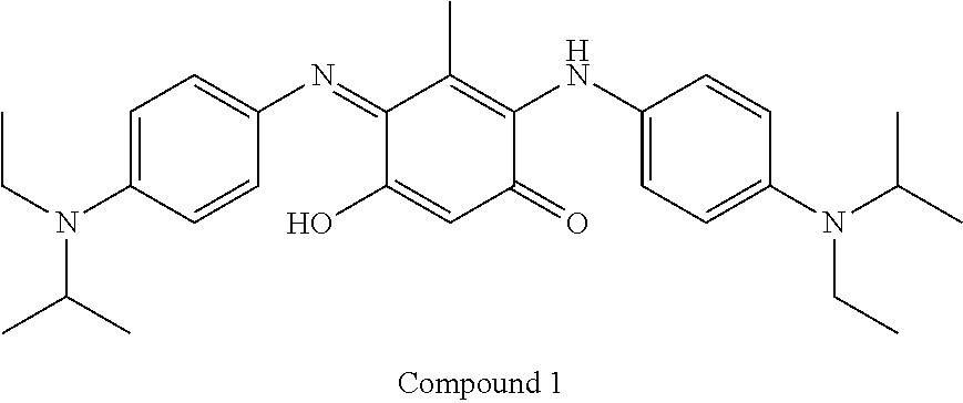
C1(=NC2=CC=C(N(CC)C(C)C)C=C2)C(O)=CC(=O)C(NC2=CC=C(N(C(C)C)CC)C=C2)=C1C
